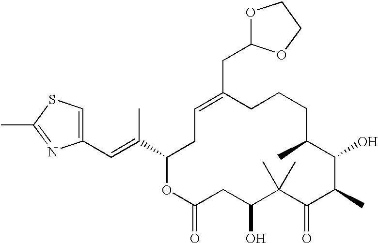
C1(C=C(C2OC(=O)CC(O)C(C)(C)C(=O)C(C)C(O)C(C)CCCC(CC3OCCO3)=CC2)C)=CSC(C)=N1
